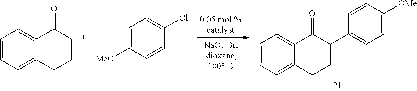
C1=CC=C2C(=C1)C(=O)C(C1=CC=C([OMe])C=C1)CC2.C1=CC(Cl)=CC=C1[MeO].C1=CC=C2C(=C1)C(=O)CCC2
